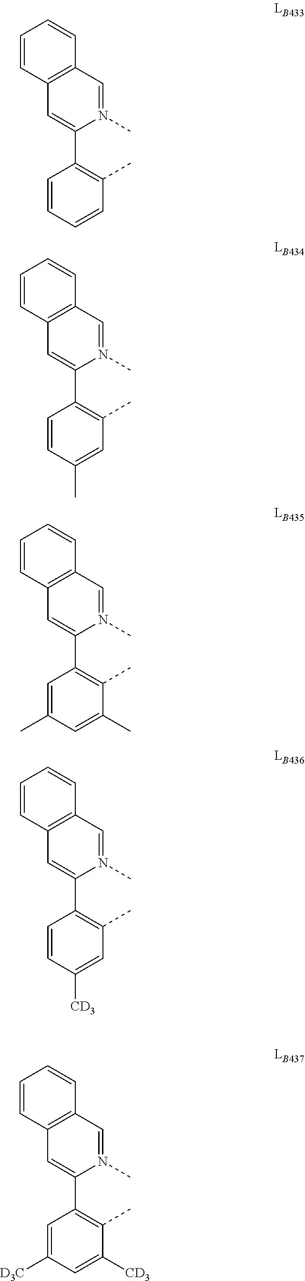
C1=CC=CC(C)=C1C1=CC2=C(C=N1C)C=CC=C2.C1=C(C)C=C(C)C(C)=C1C1=CC2=C(C=N1C)C=CC=C2.C1=CC([CD3])=CC(C)=C1C1=CC2=C(C=N1C)C=CC=C2.C1=C([D3C])C=C([CD3])C(C)=C1C1=CC2=C(C=N1C)C=CC=C2.C1=CC(C)=CC(C)=C1C1=CC2=C(C=N1C)C=CC=C2
